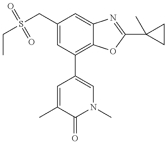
CCS(CC1=CC(C2=CN(C)C(=O)C(C)=C2)=C2C(=C1)N=C(C1(C)CC1)O2)(=O)=O
